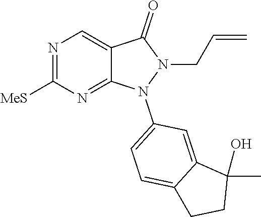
[MeS]C1=NC=C2C(=N1)N(C1=CC=C3C(=C1)C(C)(O)CC3)N(CC=C)C2=O
